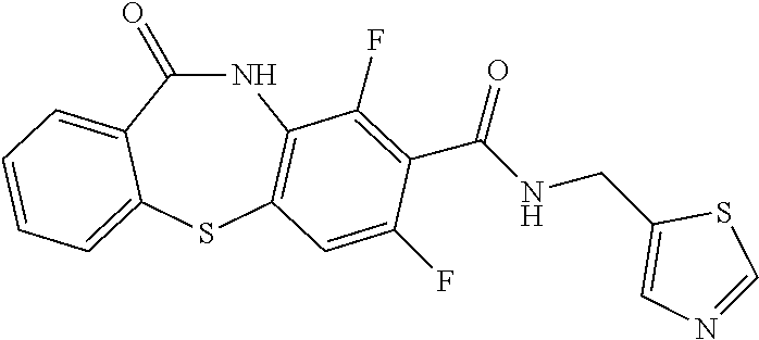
N1C(=O)C2=CC=CC=C2SC2=C1C(F)=C(C(NCC1=CN=CS1)=O)C(F)=C2
